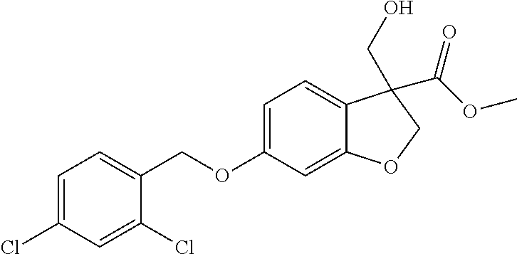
C1=C(Cl)C=C(Cl)C(COC2=CC=C3C(=C2)OCC3(C(OC)=O)CO)=C1
